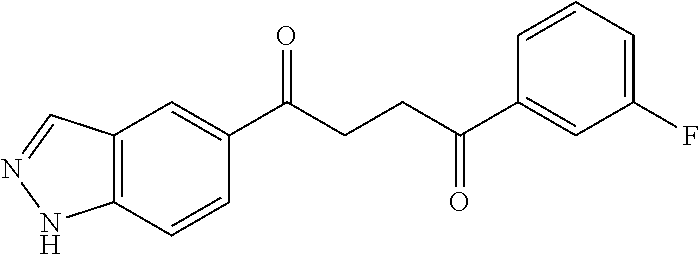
C1(C(CCC(C2=CC(F)=CC=C2)=O)=O)=CC2=C(C=C1)NN=C2
